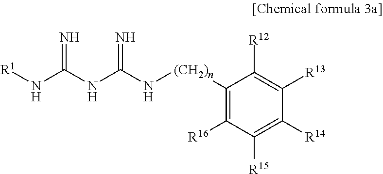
[R1]NC(NC(=N)N[(CH2)n]C1=C([R16])C([R15])=C([R14])C([R13])=C1[R12])=N
